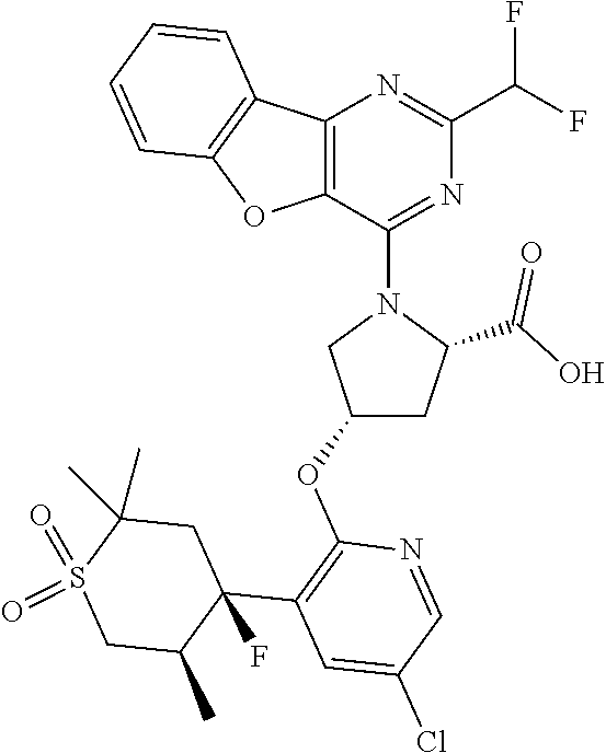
C12=C(C(N3CC(OC4=C(C5(F)C(C)CS(=O)(=O)C(C)(C)C5)C=C(Cl)C=N4)CC3C(O)=O)=NC(C(F)F)=N1)OC1=C2C=CC=C1
